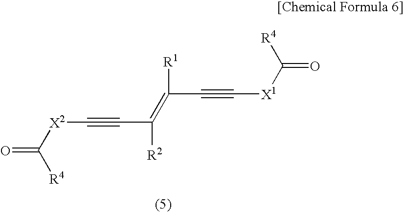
[R4]C([X2]C#CC([R2])=C([R1])C#C[X1]C([R4])=O)=O
